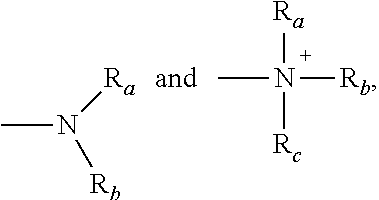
CN([Ra])[Rb].CN([Ra])([Rc])[Rb]
